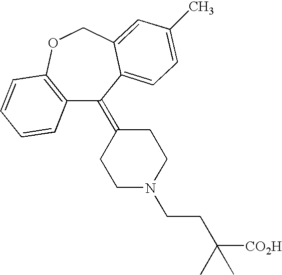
C12=C(OCC3=CC(C)=CC=C3C1=C1CCN(CCC([CO2H])(C)C)CC1)C=CC=C2
